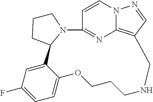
C12=CC(F)=CC=C1OCCCNCC1=C3N=C(C=CN3N=C1)N1CCCC21
